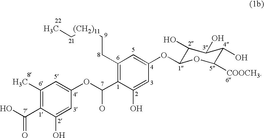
C1(C)=C(C(O)=O)C(O)=CC(OC(C2=C(CC[(CH2)11]CC)C=C(OC3C(O)C(O)C(O)C([COOCH3])O3)C=C2O)O)=C1
